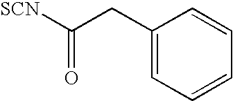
[SCN]C(CC1=CC=CC=C1)=O
